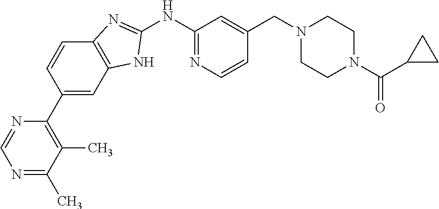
N1=C(C)C(C)=C(C2=CC3=C(C=C2)N=C(NC2=NC=CC(CN4CCN(C(C5CC5)=O)CC4)=C2)N3)N=C1
